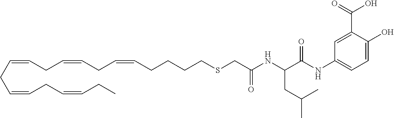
C(CSCC(NC(CC(C)C)C(NC1=CC=C(O)C(C(=O)O)=C1)=O)=O)CCC=CCC=CCC=CCC=CCC=CCC
